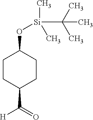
C1CC(C(=O)[H])CCC1O[Si](C(C)(C)C)(C)C
